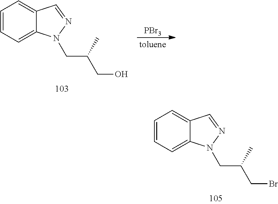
C1=CC=C2C(=C1)C=NN2CC(CBr)C.C1=CC=C2C(=C1)C=NN2CC(CO)C.[PBr3]
